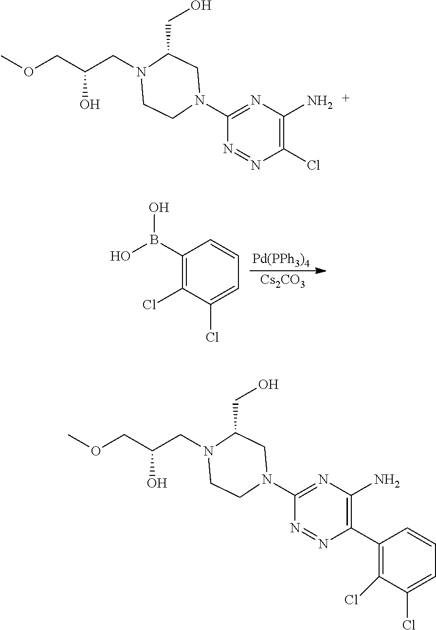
[Pd(PPh3)4].[Cs2CO3].C1(B(O)O)=C(Cl)C(Cl)=CC=C1.N1(C2=NC(N)=C(Cl)N=N2)CC(CO)N(CC(COC)O)CC1.N1(C2=NC(N)=C(C3=C(Cl)C(Cl)=CC=C3)N=N2)CC(CO)N(CC(COC)O)CC1
